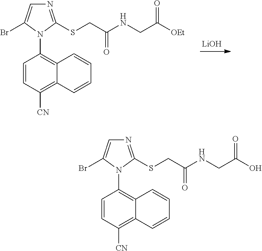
[LiOH].C12=C([CN])C=CC(N3C(SCC(NCC([OEt])=O)=O)=NC=C3Br)=C1C=CC=C2.C12=C([CN])C=CC(N3C(SCC(NCC(O)=O)=O)=NC=C3Br)=C1C=CC=C2
